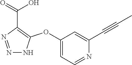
C1(OC2=C(C(=O)O)N=NN2)=CC=NC(C#CC)=C1
